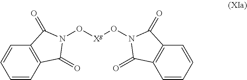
C1=CC2=C(C=C1)C(=O)N(O[Xg]ON1C(=O)C3=C(C=CC=C3)C1=O)C2=O
